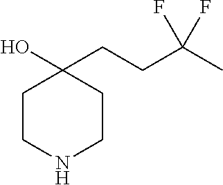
C1CNCCC1(CCC(C)(F)F)O
